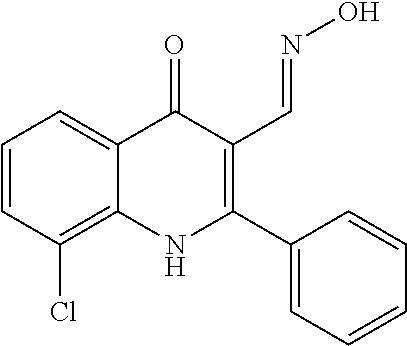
C1=CC(Cl)=C2C(=C1)C(=O)C(C=NO)=C(C1=CC=CC=C1)N2
